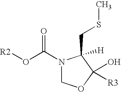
[R2]OC(N1COC(O)([R3])C1(CSC)[H])=O
